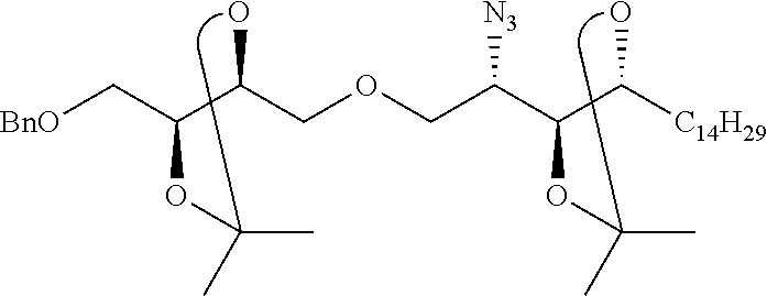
O(CC(C(C([C14H29])O)OC(C)C)[N3])CC(C(C[BnO])OC(C)C)O
